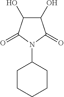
C1(O)C(O)C(=O)N(C2CCCCC2)C1=O
